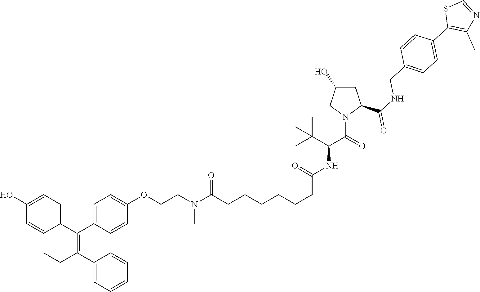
C1(C(C2=CC=C(OCCN(C(CCCCCCC(NC(C(=O)N3C(C(NCC4=CC=C(C5=C(C)N=CS5)C=C4)=O)CC(O)C3)C(C)(C)C)=O)=O)C)C=C2)=C(C2=CC=CC=C2)CC)=CC=C(O)C=C1
